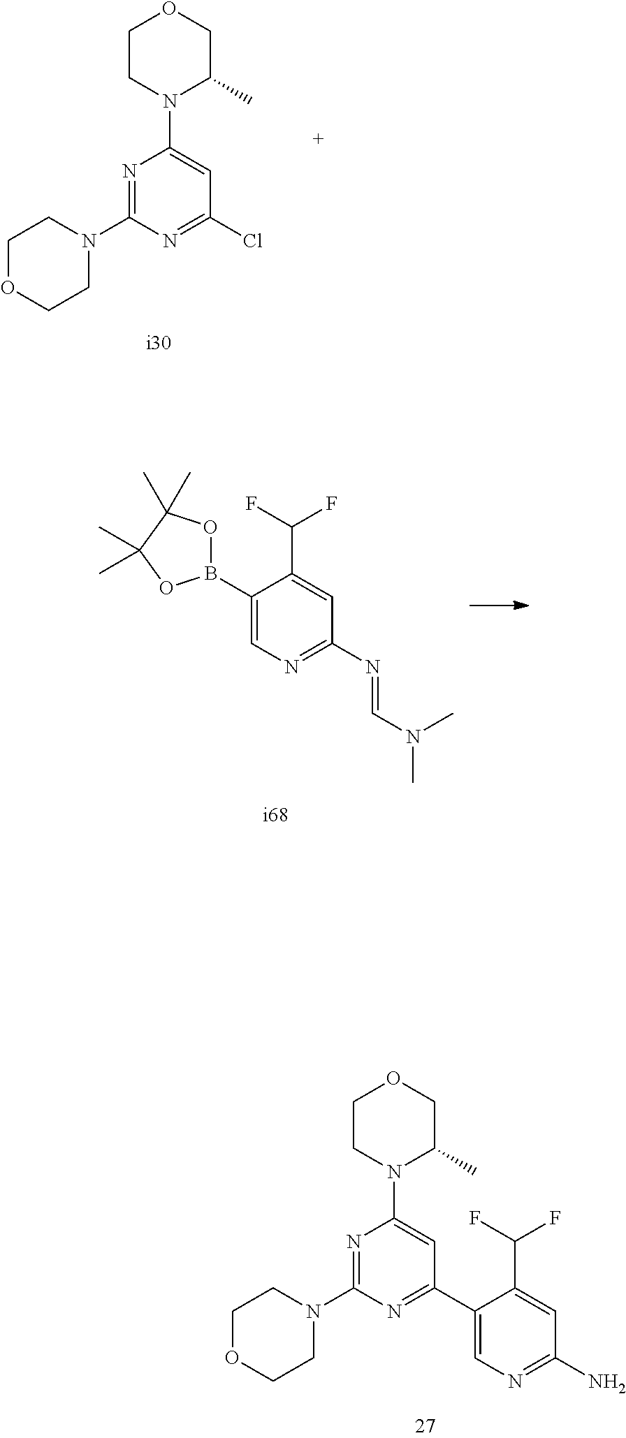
C1OCCN(C2=NC(N3C(C)COCC3)=CC(C3=CN=C(N)C=C3C(F)F)=N2)C1.C1(B2OC(C)(C)C(C)(C)O2)=CN=C(N=CN(C)C)C=C1C(F)F.C1OCCN(C2=NC(N3C(C)COCC3)=CC(Cl)=N2)C1
